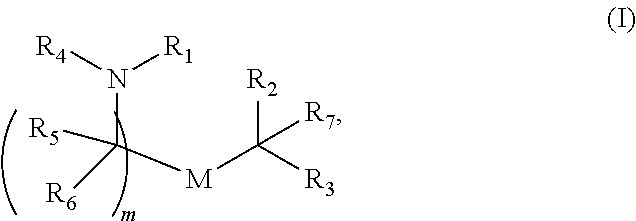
N(C([R5])([M]C([R3])([R2])[R7])[R6])([R4])[R1]
